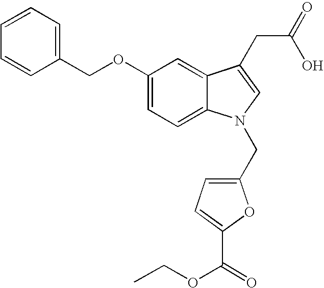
C1(OCC2=CC=CC=C2)=CC=C2C(=C1)C(CC(=O)O)=CN2CC1=CC=C(C(=O)OCC)O1
